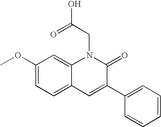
C1(OC)=CC=C2C(=C1)N(CC(O)=O)C(=O)C(C1=CC=CC=C1)=C2
